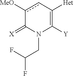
c1([OMe])cC([Het])=C([Y])N(CC(F)F)C1=[X]
